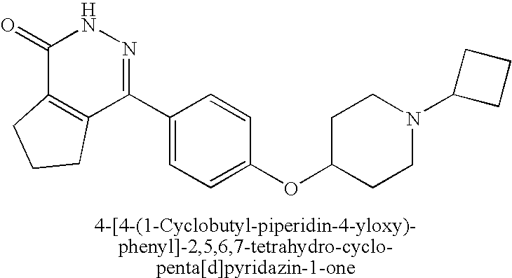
C1(=O)C2=C(C(C3=CC=C(OC4CCN(C5CCC5)CC4)C=C3)=NN1)CCC2
